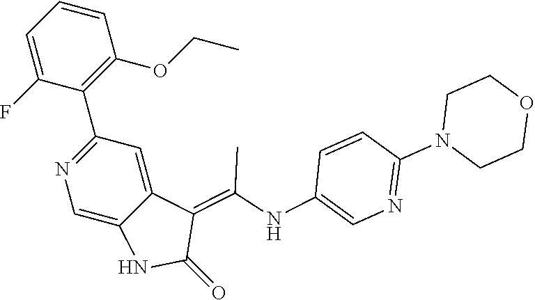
C1=C(F)C(C2=NC=C3C(=C2)C(=C(NC2=CN=C(N4CCOCC4)C=C2)C)C(=O)N3)=C(OCC)C=C1
